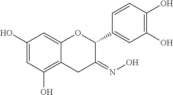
C1(O)=CC(O)=C2C(=C1)OC(C1=CC(O)=C(O)C=C1)C(=NO)C2
